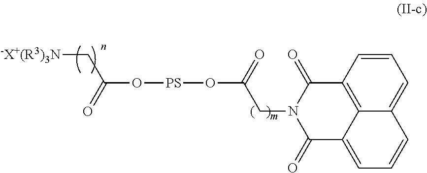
[-X+(R3)3N]CC(O[PS]OC(CN1C(=O)C2=CC=CC3=CC=CC(=C23)C1=O)=O)=O
